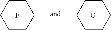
C1CCCCC1.F.C1CCCCC1.[G]
